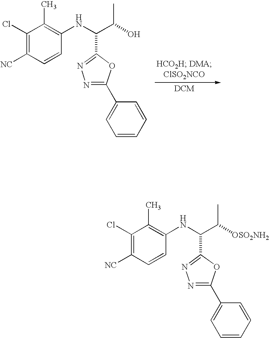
C1(Cl)=C([NC])C=CC(NC(C(O)C)C2=NN=C(C3=CC=CC=C3)O2)=C1C.C1(Cl)=C([NC])C=CC(NC(C([OSO2NH2])C)C2=NN=C(C3=CC=CC=C3)O2)=C1C
